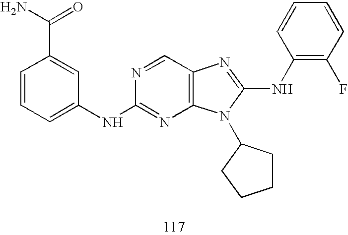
N1=CC2=C(N=C1NC1=CC=CC(C(N)=O)=C1)N(C1CCCC1)C(NC1=C(F)C=CC=C1)=N2
